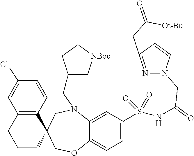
S(=O)(=O)(C1=CC=C2C(=C1)N(CC1CC[NBoc]C1)CC1(C3=C(C=C(Cl)C=C3)CCC1)CO2)NC(CN1N=C(CC(=O)[Ot-Bu])C=C1)=O
